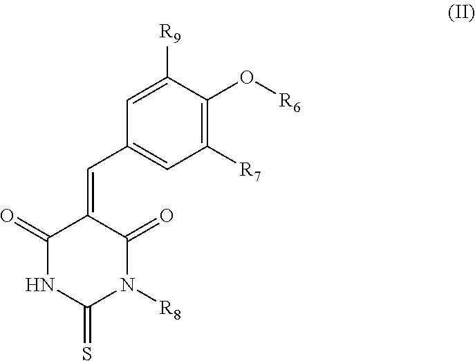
C1=C([R9])C(O[R6])=C([R7])C=C1C=C1C(=O)NC(=S)N([R8])C1=O
